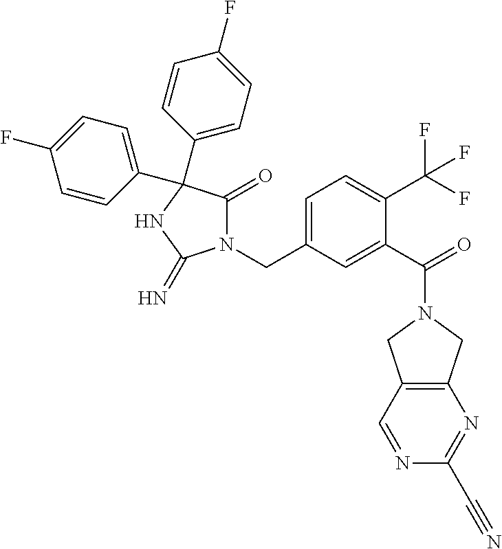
N1(CC2=CC=C(C(F)(F)F)C(C(=O)N3CC4=C(C3)N=C(C#N)N=C4)=C2)C(=O)C(C2=CC=C(F)C=C2)(C2=CC=C(F)C=C2)NC1=N
